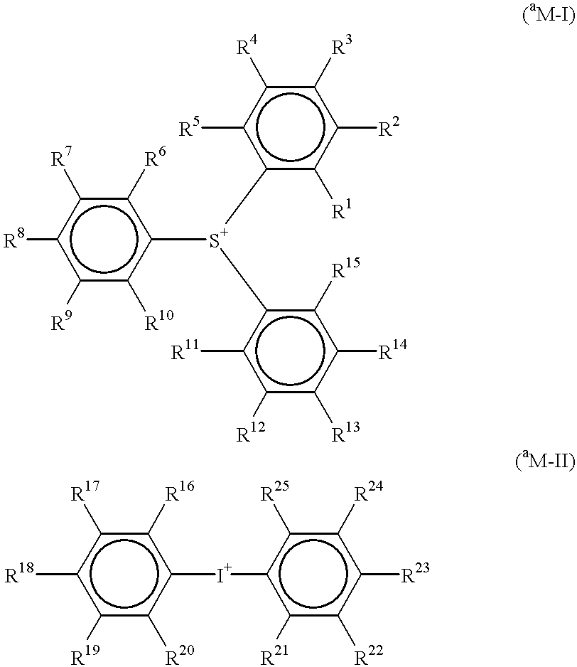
[R8]c1c([R9])c([R10])c([S+](c2c([R11])c([R12])c([R13])c([R14])c2[R15])c2c([R1])c([R2])c([R3])c([R4])c2[R5])c([R6])c1[R7].[R18]c1c([R19])c([R20])c([I+]c2c([R21])c([R22])c([R23])c([R24])c2[R25])c([R16])c1[R17]
